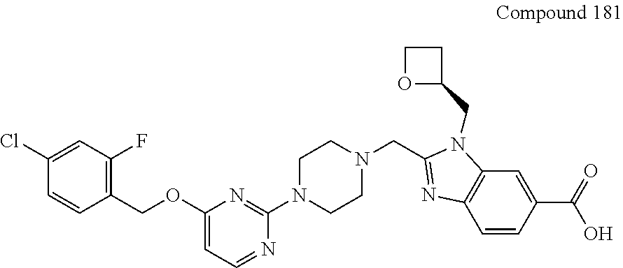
C1(Cl)=CC(F)=C(COC2=CC=NC(N3CCN(CC4=NC5=C(N4CC4CCO4)C=C(C(=O)O)C=C5)CC3)=N2)C=C1
